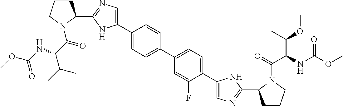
C1(C2CCCN2C(=O)C(NC(OC)=O)C(C)C)=NC=C(C2=CC=C(C3=CC=C(C4=CN=C(C5CCCN5C(C(C(OC)C)NC(OC)=O)=O)N4)C(F)=C3)C=C2)N1
